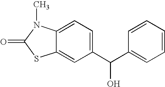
C12=CC(C(C3=CC=CC=C3)O)=CC=C1N(C)C(=O)S2
